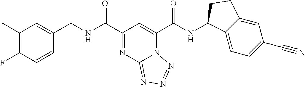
C1=CC(F)=C(C)C=C1CNC(=O)C1=NC2=NN=NN2C(C(NC2C3=CC=C(C#N)C=C3CC2)=O)=C1
